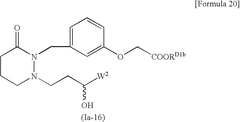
C1CCN(CCC([W2])O)N(CC2=CC=CC(OC[COORD1b])=C2)C1=O
